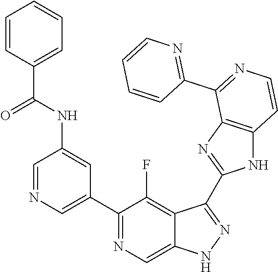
C1=NC=C(C2=NC=C3C(=C2F)C(C2=NC4=C(N2)C=CN=C4C2=NC=CC=C2)=NN3)C=C1NC(C1=CC=CC=C1)=O
